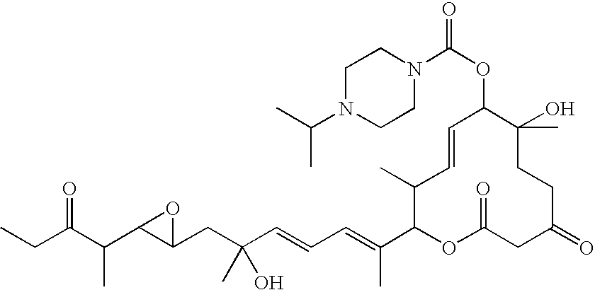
CCC(C(C1C(CC(C=CC=C(C2OC(=O)CC(=O)CCC(O)(C)C(OC(N3CCN(C(C)C)CC3)=O)C=CC2C)C)(O)C)O1)C)=O
